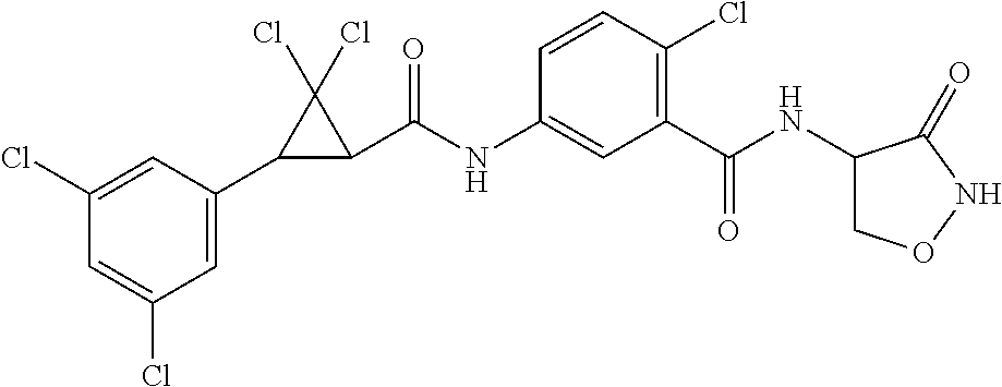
C1(Cl)=CC(C2C(C(NC3=CC(C(=O)NC4CONC4=O)=C(Cl)C=C3)=O)C2(Cl)Cl)=CC(Cl)=C1
